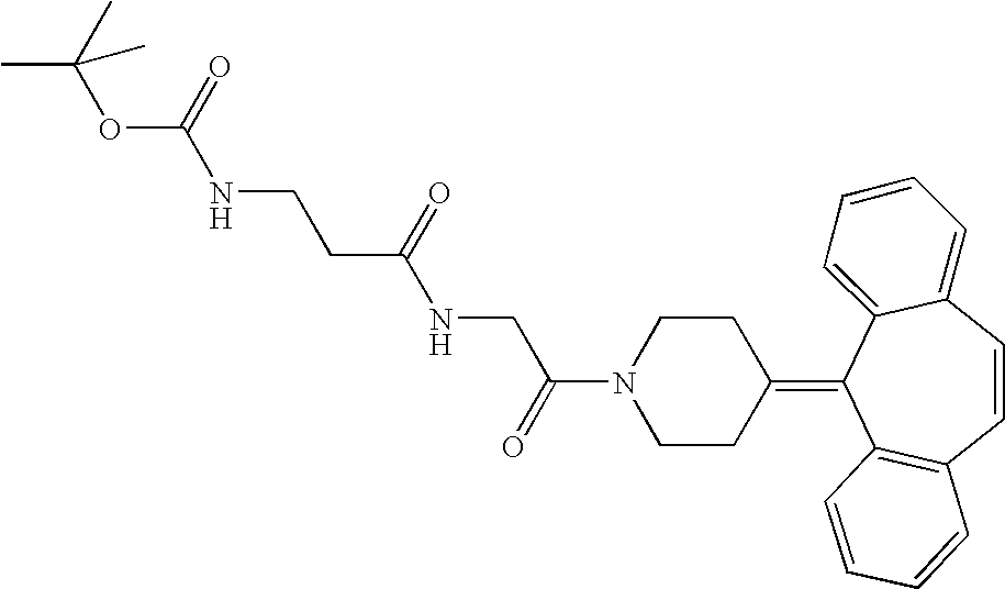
O=C(N1CCC(=C2C3=C(C=CC4=CC=CC=C24)C=CC=C3)CC1)CNC(CCNC(OC(C)(C)C)=O)=O
